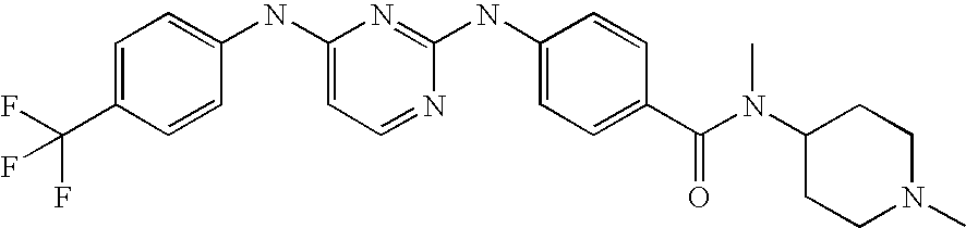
C1=C(C(F)(F)F)C=CC(NC2=CC=NC(NC3=CC=C(C(N(C4CCN(C)CC4)C)=O)C=C3)=N2)=C1
